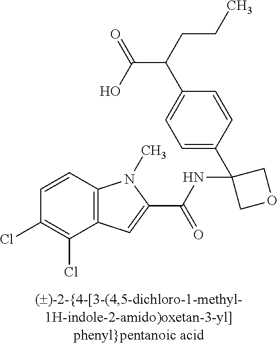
C1=CC2=C(C(Cl)=C1Cl)C=C(C(NC1(C3=CC=C(C(C(O)=O)CCC)C=C3)COC1)=O)N2C
